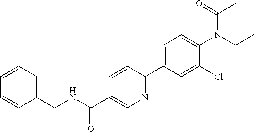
C(NC(C1=CN=C(C2=CC=C(N(C(=O)C)CC)C(Cl)=C2)C=C1)=O)C1=CC=CC=C1
